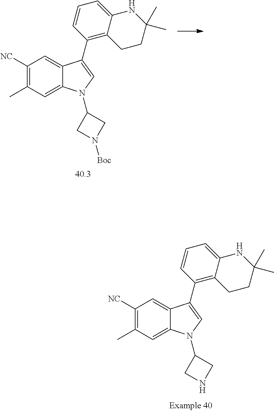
C1([NC])=C(C)C=C2C(=C1)C(C1=C3C(=CC=C1)NC(C)(C)CC3)=CN2C1CN([Boc])C1.C1([NC])=C(C)C=C2C(=C1)C(C1=C3C(=CC=C1)NC(C)(C)CC3)=CN2C1CNC1
